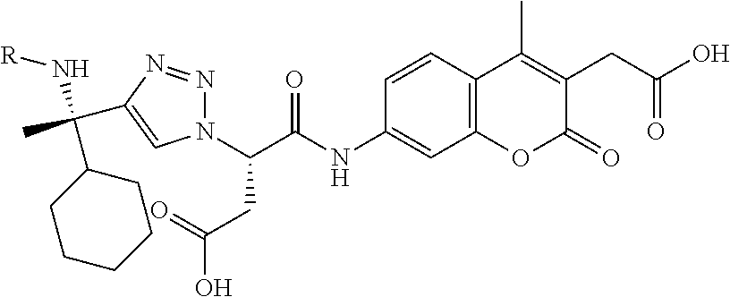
N1(C(C(NC2=CC3=C(C=C2)C(C)=C(CC(O)=O)C(=O)O3)=O)CC(O)=O)N=NC(C(C2CCCCC2)(N[R])C)=C1
